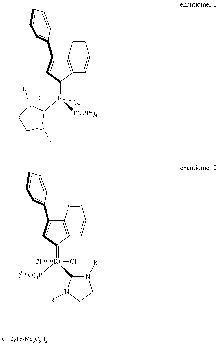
C1(=[Ru](Cl)(Cl)([P(OiPr)3])C2N([R])CCN2[R])C=C(C2=CC=CC=C2)C2=C1C=CC=C2.C1(=[Ru](Cl)(Cl)([(iPrO)3P])C2N([R])CCN2[R])C=C(C2=CC=CC=C2)C2=C1C=CC=C2
